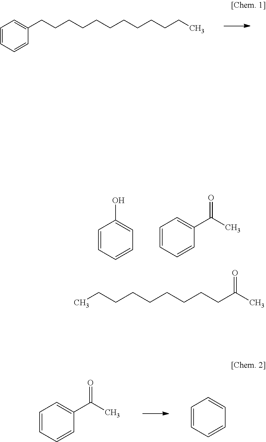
C1=C(CCCCCCCCCCCC)C=CC=C1.C1=CC=CC=C1O.C1=CC=CC(C(=O)C)=C1.C(CC)CCCCCCC(=O)C.C1=CC=CC(C(=O)C)=C1.C1=CC=CC=C1
